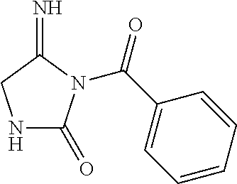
N1C(=O)N(C(C2=CC=CC=C2)=O)C(=N)C1
